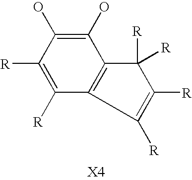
C12=C(C(O)=C(O)C([R])=C1[R])C([R])([R])C([R])=C2[R]
